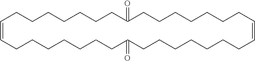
C1=CCCCCCCCC(=O)CCCCCCCC=CCCCCCCCC(=O)CCCCCCC1
